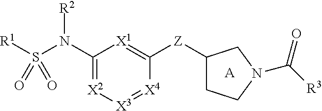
C1(N(S([R1])(=O)=O)[R2])=[X2][X3]=[X4]C([Z]C2CCN(C([R3])=O)C2)=[X1]1.[A]
